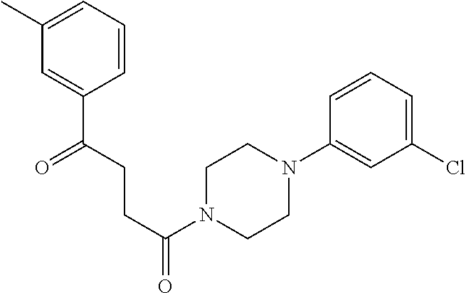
C1=CC(N2CCN(C(=O)CCC(C3=CC(C)=CC=C3)=O)CC2)=CC(Cl)=C1
